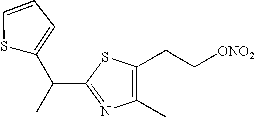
C(C1=NC(C)=C(CC[ONO2])S1)(C1=CC=CS1)C
